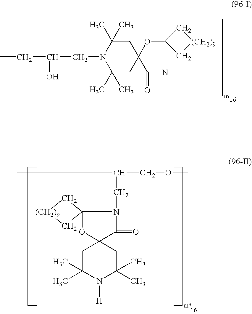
C1C(C)(C)N(CC(CC)O)C(C)(C)CC12OC1(N(C)C2=O)C[(CH2)9]C1.C1C(C)(C)N([H])C(C)(C)CC12OC1(N(CC(C)COC)C2=O)C[(CH2)9]C1
